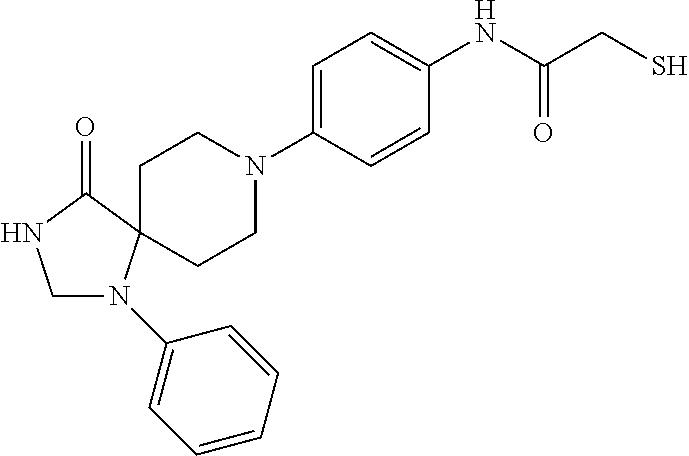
C1N(C2=CC=CC=C2)C2(CCN(C3=CC=C(NC(CS)=O)C=C3)CC2)C(=O)N1
